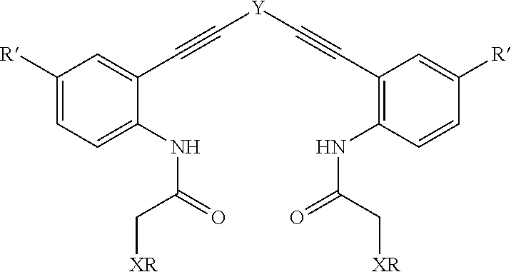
[Y](C#CC1=CC([R])=CC=C1NC(=O)C[XR])C#CC1=C(NC(=O)C[XR])C=CC([R])=C1
